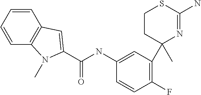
C1(NC(=O)C2=CC3=C(C=CC=C3)N2C)=CC(C2(C)N=C(N)SCC2)=C(F)C=C1
